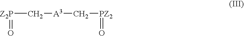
[Z2P](C[A3]C[PZ2]=O)=O
